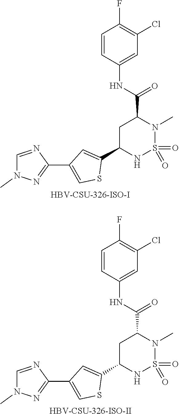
C1=CC(NC(C2CC(C3=CC(C4=NN(C)C=N4)=CS3)NS(=O)(=O)N2C)=O)=CC(Cl)=C1F.[HBV-CSU-326-ISO-I].C1=CC(NC(C2CC(C3=CC(C4=NN(C)C=N4)=CS3)NS(=O)(=O)N2C)=O)=CC(Cl)=C1F.[HBV-CSU-326-ISO-II]
